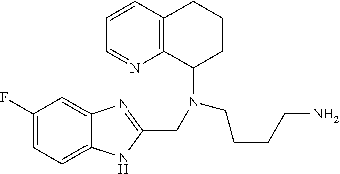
C1(F)=CC=C2C(=C1)N=C(CN(CCCCN)C1CCCC3=C1N=CC=C3)N2
